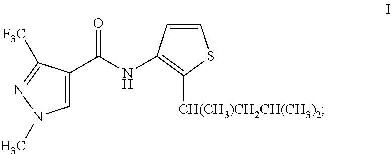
C1=C(C(NC2=C([CH(CH3)CH2CH(CH3)2])SC=C2)=O)C([F3C])=NN1C
